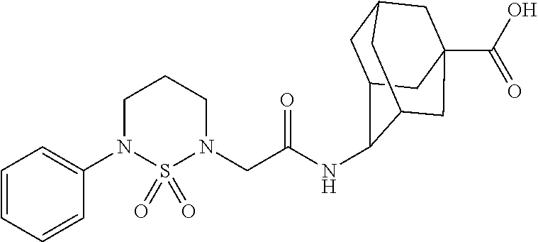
C1(N2CCCN(CC(=O)NC3C4CC5CC(C(O)=O)(CC3C5)C4)S2(=O)=O)=CC=CC=C1
